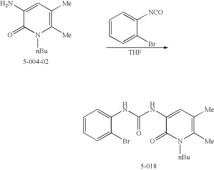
C1(N)=CC([Me])=C([Me])N([nBu])C1=O.C1=CC=C(Br)C([NCO])=C1.[THF].C1(NC(NC2=CC=CC=C2Br)=O)=CC([Me])=C([Me])N([nBu])C1=O
